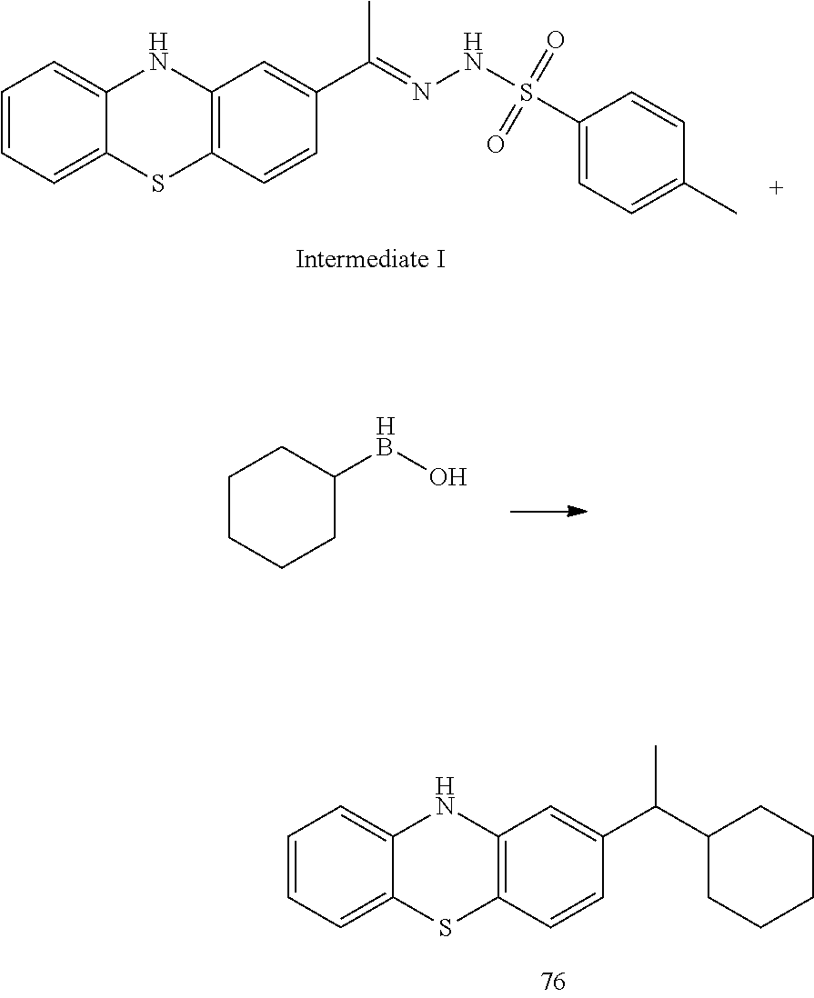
C1=CC=C2C(=C1)NC1=C(S2)C=CC(C(=NNS(C2=CC=C(C)C=C2)(=O)=O)C)=C1.C1CCCC([HB]O)C1.C1=CC=C2C(=C1)NC1=C(S2)C=CC(C(C2CCCCC2)C)=C1
